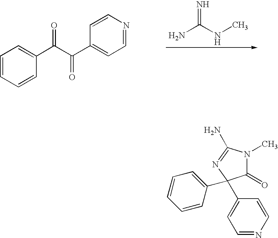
C1=CC=CC(C(C(C2=CC=NC=C2)=O)=O)=C1.NC(NC)=N.C1(=O)N(C)C(N)=NC1(C1=CC=NC=C1)C1=CC=CC=C1
